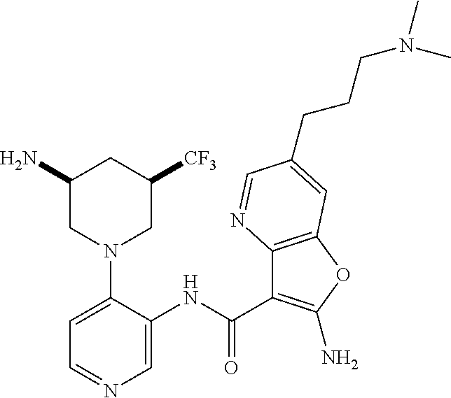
C1=C(NC(C2=C(N)OC3=C2N=CC(CCCN(C)C)=C3)=O)C(N2CC([CF3])CC(N)C2)=CC=N1
